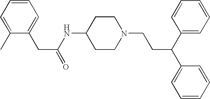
C1(NC(CC2=CC=CC=C2C)=O)CCN(CCC(C2=CC=CC=C2)C2=CC=CC=C2)CC1
